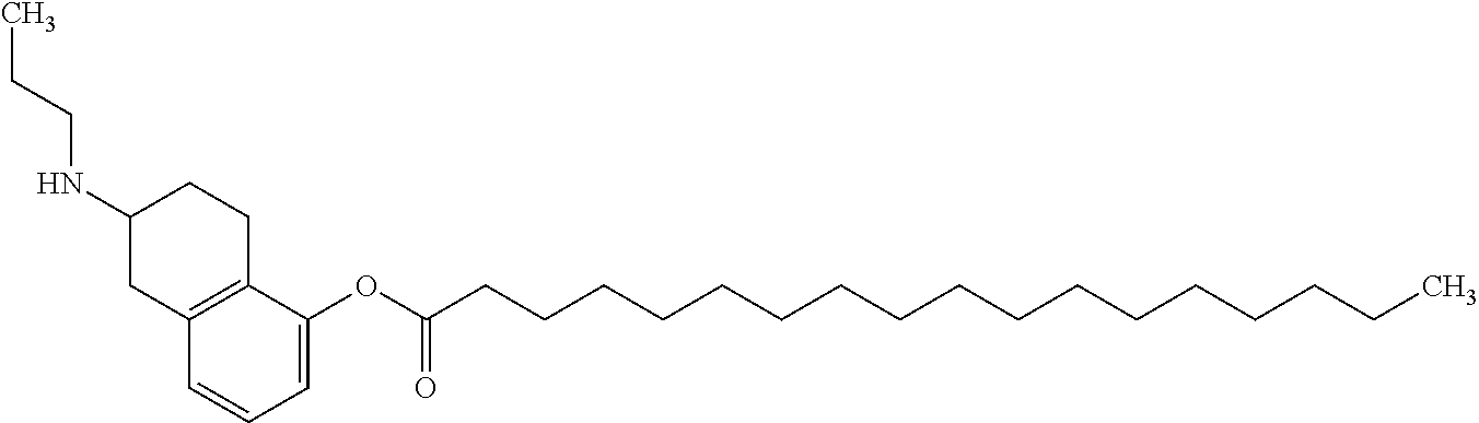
CCCNC1CC2=C(CC1)C(OC(CCCCCCCCCCCCCCCCC)=O)=CC=C2
